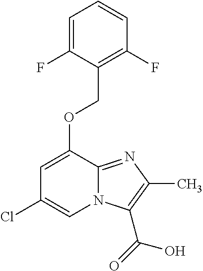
N12C(=NC(C)=C1C(O)=O)C(OCC1=C(F)C=CC=C1F)=CC(Cl)=C2
